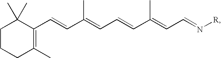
C1CCC(C)=C(C=CC(=CC=CC(C)=CC=N[R])C)C1(C)C
